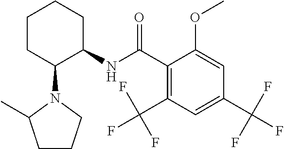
C1CC(N2C(C)CCC2)C(NC(C2=C(C(F)(F)F)C=C(C(F)(F)F)C=C2OC)=O)CC1
